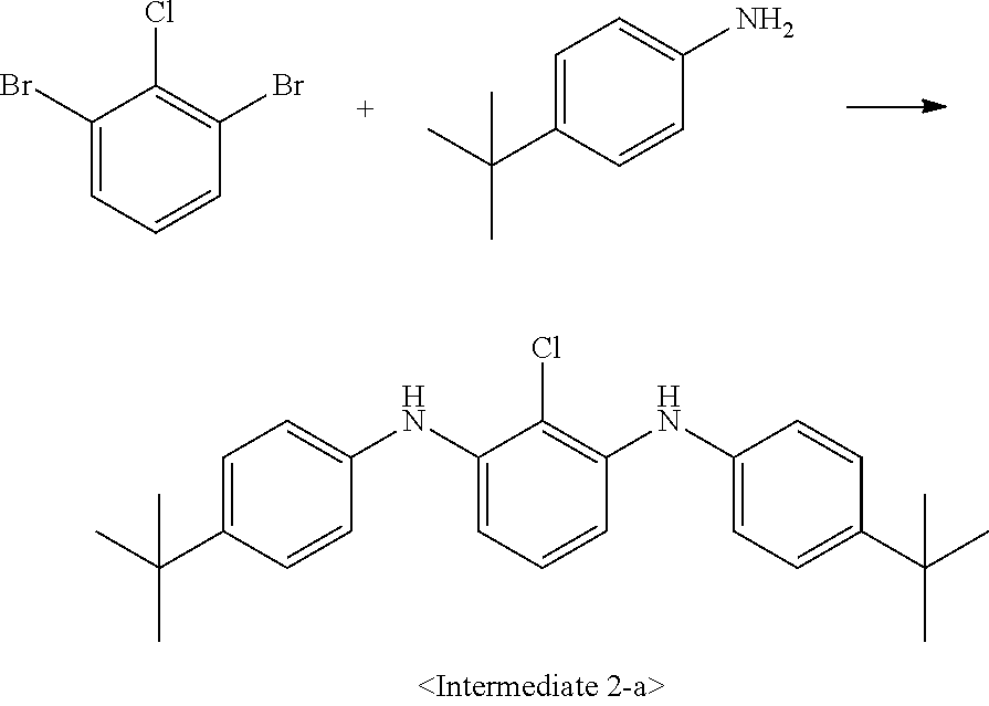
C1(Br)=CC=CC(Br)=C1Cl.C1(C(C)(C)C)=CC=C(N)C=C1.C1(C(C)(C)C)=CC=C(NC2=CC=CC(NC3=CC=C(C(C)(C)C)C=C3)=C2Cl)C=C1
